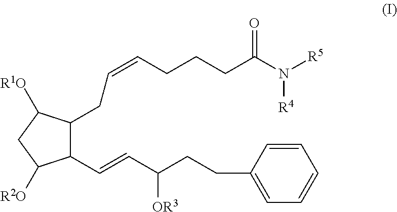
C1(CC=CCCCC(N([R5])[R4])=O)C(C=CC(CCC2=CC=CC=C2)[OR3])C([R2O])CC1[R1O]
